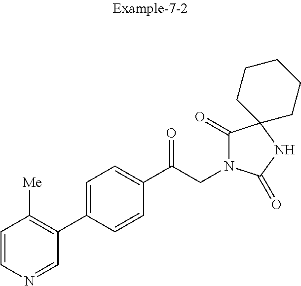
C1=CN=CC(C2=CC=C(C(CN3C(=O)C4(NC3=O)CCCCC4)=O)C=C2)=C1[Me]
